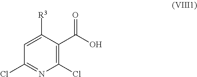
C1(Cl)=NC(Cl)=C(C(O)=O)C([R3])=C1
